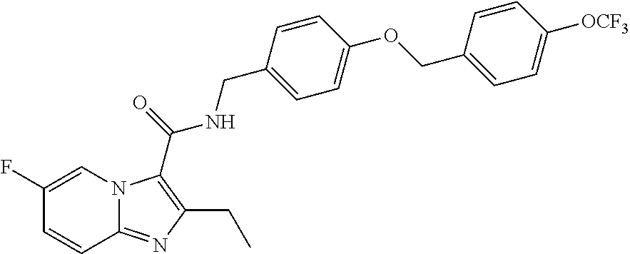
C1(F)=CN2C(=NC(CC)=C2C(NCC2=CC=C(OCC3=CC=C([OCF3])C=C3)C=C2)=O)C=C1
